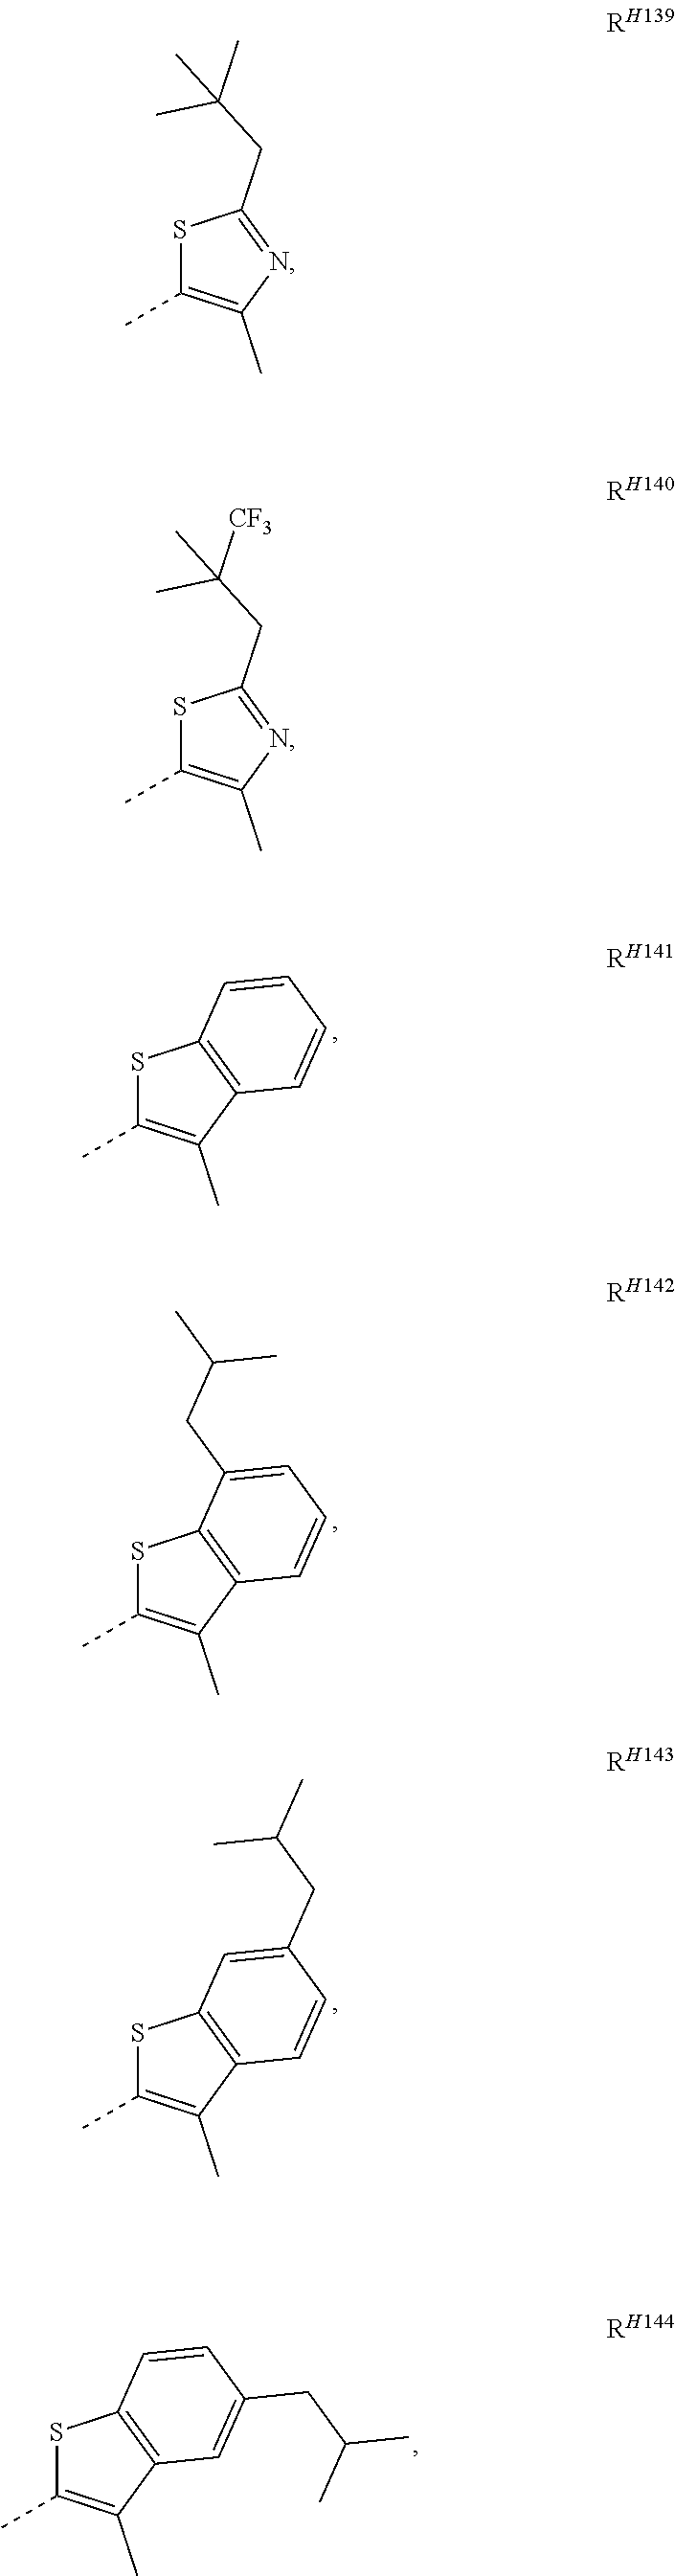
S1C(C)=C(C)C2=C1C=CC=C2.S1C(C)=C(C)C2=C1C(CC(C)C)=CC=C2.S1C(C)=C(C)C2=C1C=C(CC(C)C)C=C2.S1C(C)=C(C)C2=C1C=CC(CC(C)C)=C2.S1C(C)=C(C)N=C1CC(C)(C)C.S1C(C)=C(C)N=C1CC([CF3])(C)C
